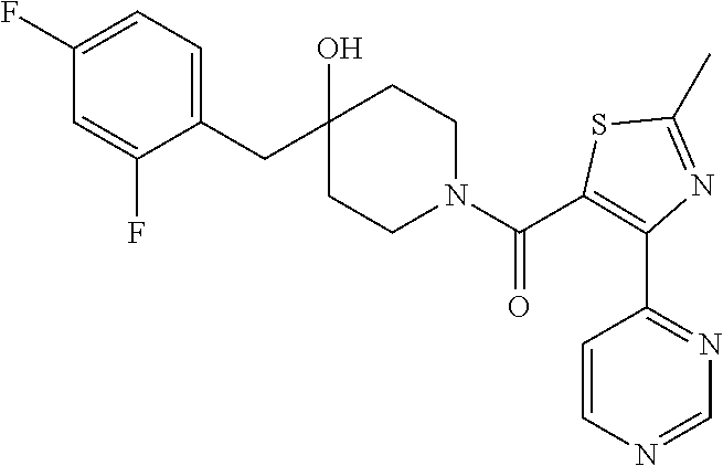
C1(CC2(O)CCN(C(=O)C3=C(C4=NC=NC=C4)N=C(C)S3)CC2)=CC=C(F)C=C1F
